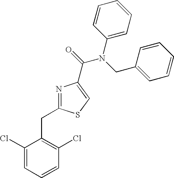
N1=C(CC2=C(Cl)C=CC=C2Cl)SC=C1C(=O)N(CC1=CC=CC=C1)C1=CC=CC=C1
